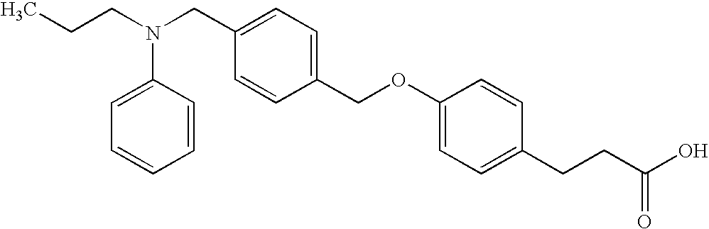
C(CN(CC1=CC=C(COC2=CC=C(CCC(O)=O)C=C2)C=C1)C1=CC=CC=C1)C
